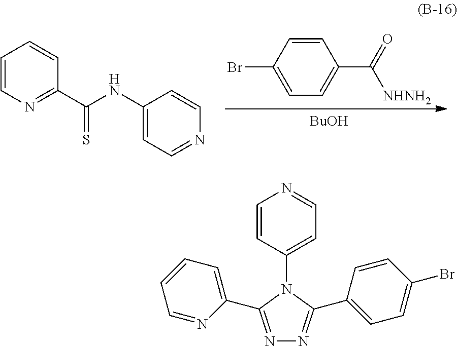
C1=CN=C(C(NC2=CC=NC=C2)=S)C=C1.C1(Br)=CC=C(C(=O)[NHNH2])C=C1.[BuOH].C1=CC(N2C(C3=CC=CC=N3)=NN=C2C2=CC=C(Br)C=C2)=CC=N1
